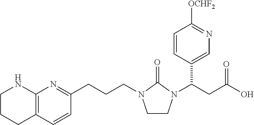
C1CCC2=C(N1)N=C(CCCN1CCN(C(C3=CN=C([OCHF2])C=C3)CC(O)=O)C1=O)C=C2
